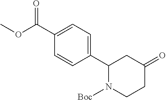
C1(C2N([Boc])CCC(=O)C2)=CC=C(C(OC)=O)C=C1
